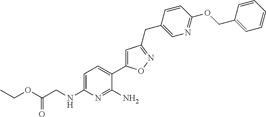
CCOC(CNC1=CC=C(C2=CC(CC3=CN=C(OCC4=CC=CC=C4)C=C3)=NO2)C(N)=N1)=O
